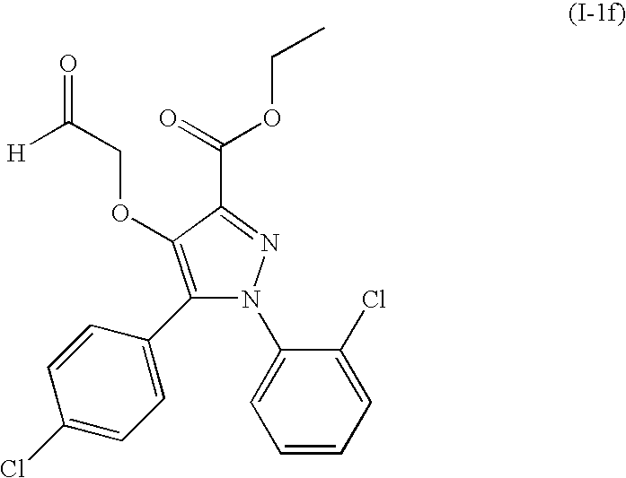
C1=CC=C(Cl)C(N2N=C(C(=O)OCC)C(OCC(=O)[H])=C2C2=CC=C(Cl)C=C2)=C1
